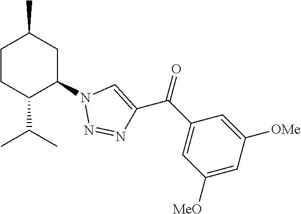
C1CC(C(C)C)C(N2N=NC(C(C3=CC([MeO])=CC([OMe])=C3)=O)=C2)CC1C
